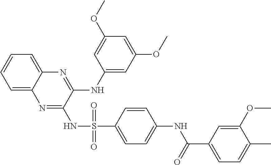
C1=C2C(=CC=C1)N=C(NC1=CC(OC)=CC(OC)=C1)C(NS(=O)(=O)C1=CC=C(NC(=O)C3=CC=C(C)C(OC)=C3)C=C1)=N2
